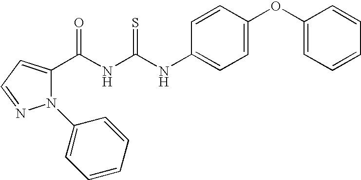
N(C(NC(=O)C1=CC=NN1C1=CC=CC=C1)=S)C1=CC=C(OC2=CC=CC=C2)C=C1
